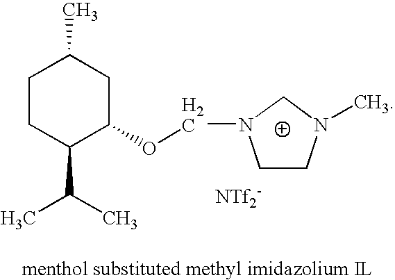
C1CC(C(C)C)C(OCN2CCN(C)C2)CC1C
